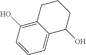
C12=C(O)C=CC=C1C(O)CCC2
